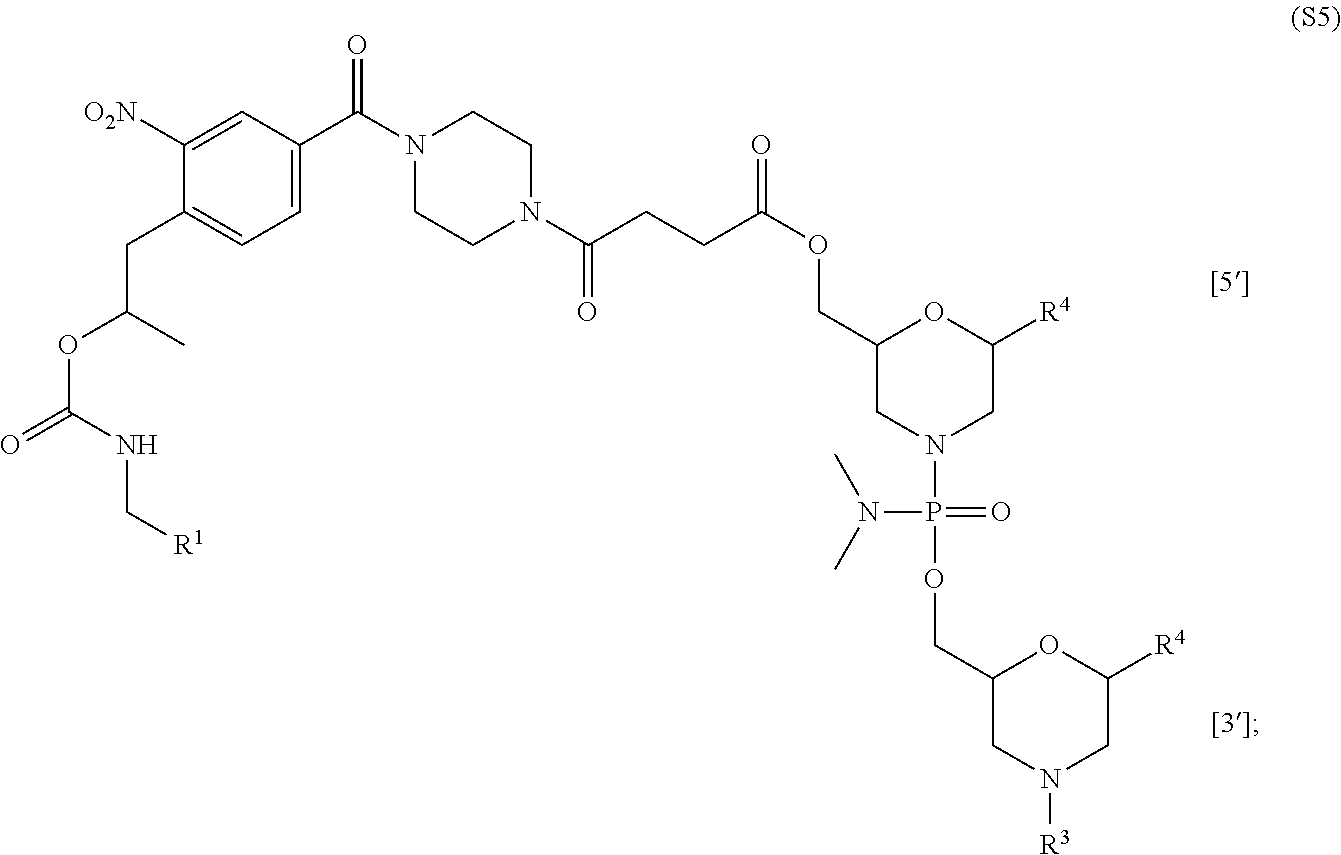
[[5]].[[3]].C1=C(C(N2CCN(C(CCC(OCC3CN(P(=O)(OCC4CN([R3])CC([R4])O4)N(C)C)CC([R4])O3)=O)=O)CC2)=O)C=C([O2N])C(CC(OC(=O)NC[R1])C)=C1
